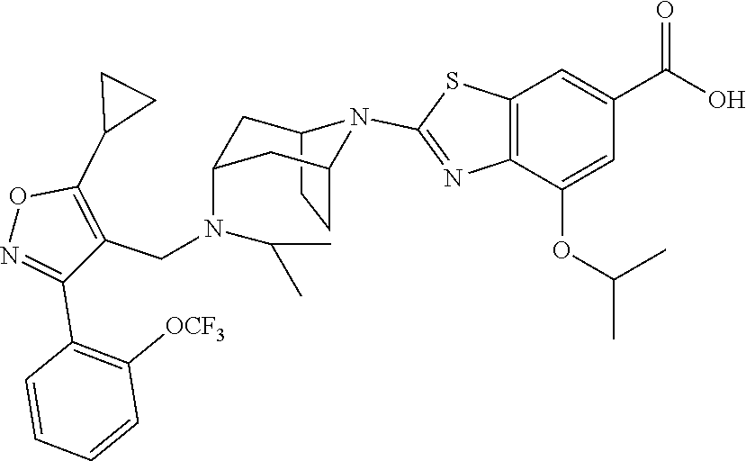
C12CCC(CC(N(CC3=C(C4CC4)ON=C3C3=C([OCF3])C=CC=C3)C(C)C)C1)N2C1=NC2=C(C=C(C(O)=O)C=C2OC(C)C)S1
